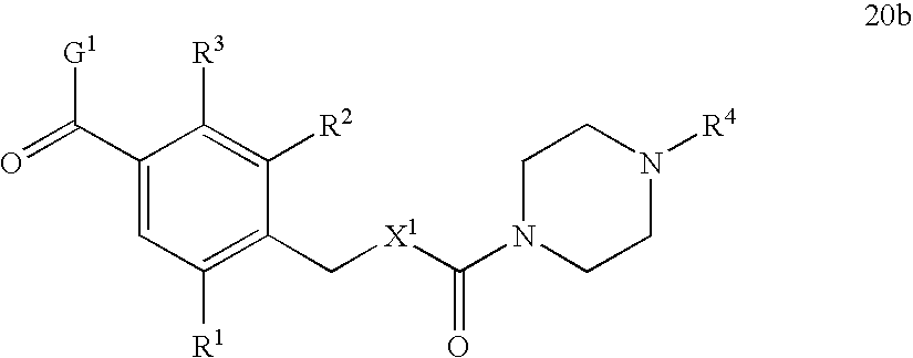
C1(C(=O)[G1])=CC([R1])=C(C[X1]C(=O)N2CCN([R4])CC2)C([R2])=C1[R3]
